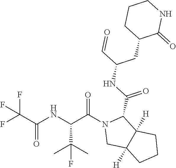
N1(C(C(NC(C(F)(F)F)=O)C(C)(C)F)=O)CC2([H])C([H])(C1C(NC(C=O)CC1C(=O)NCCC1)=O)CCC2
